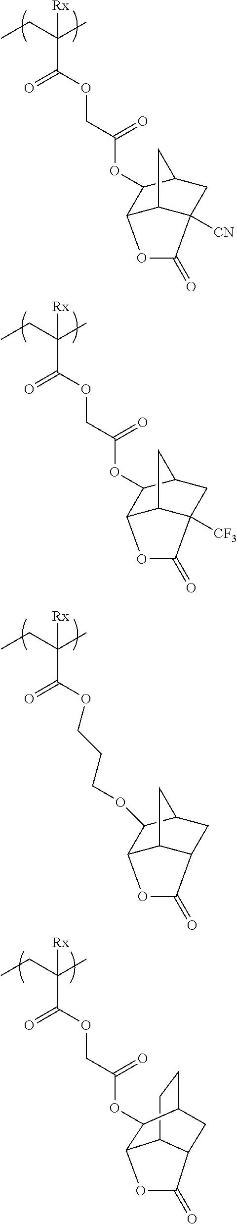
C(OC(C(CC)(C)[Rx])=O)C(OC1C2OC(=O)C3([CN])CC1CC23)=O.C(OC(C(CC)(C)[Rx])=O)C(OC1C2OC(=O)C3([CF3])CC1CC23)=O.O(C(C(CC)(C)[Rx])=O)CCCOC1C2OC(=O)C3CC1CC23.C1C2C3OC(=O)C2CC(C1)C3OC(COC(C(CC)(C)[Rx])=O)=O
